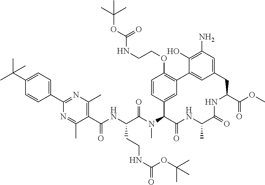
CC(C1=CC=C(C2=NC(C)=C(C(=O)NC(CCNC(=O)OC(C)(C)C)C(=O)N(C)C3C4=CC(=C(OCCNC(OC(C)(C)C)=O)C=C4)C4=CC(=CC(N)=C4O)CC(C(=O)OC)NC(=O)C(C)NC3=O)C(C)=N2)C=C1)(C)C
